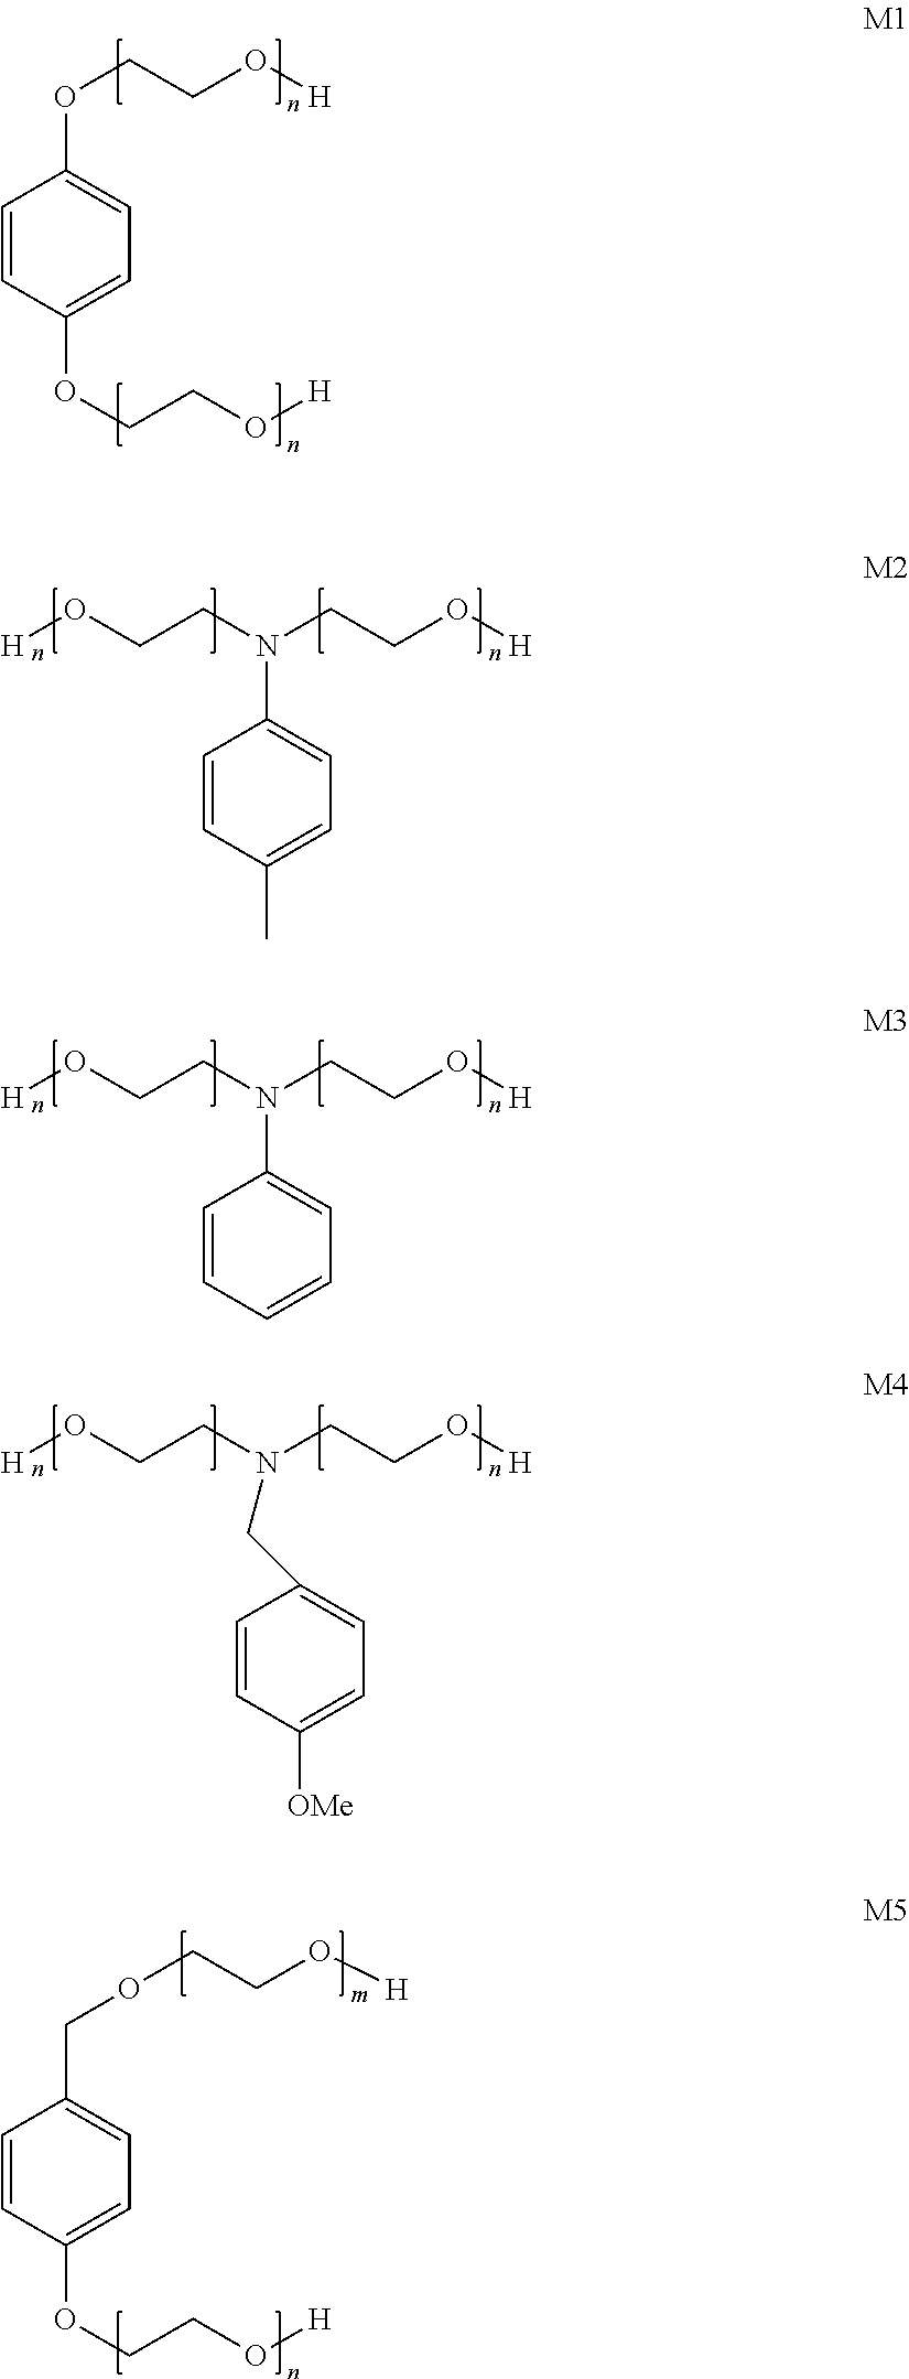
C1=CC(OCCO[H])=CC=C1OCCO[H].C1=CC(C)=CC=C1N(CCO[H])CCO[H].C1=CC=CC=C1N(CCO[H])CCO[H].C(N(CCO[H])CCO[H])C1=CC=C([OMe])C=C1.O(CCO[H])CC1=CC=C(OCCO[H])C=C1
